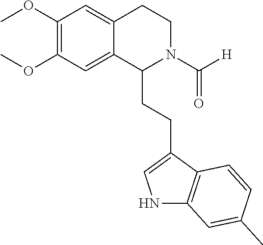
C1(OC)=C(OC)C=C2C(=C1)C(CCC1=CNC3=C1C=CC(C)=C3)N(C([H])=O)CC2
